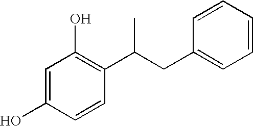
C1=C(O)C=CC(C(CC2=CC=CC=C2)C)=C1O
